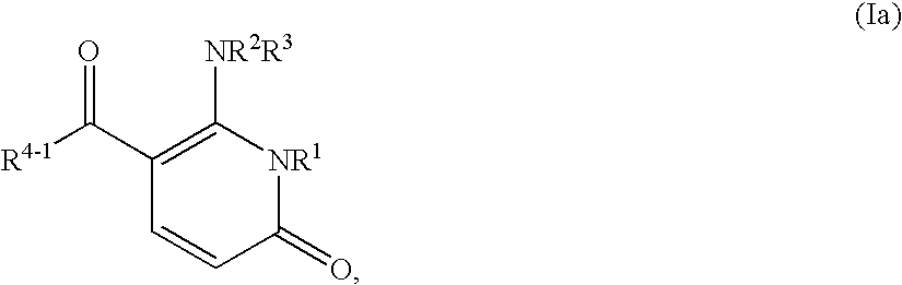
C1(C([R4-1])=O)=C([NR2R3])[NR1]C(=O)C=C1
